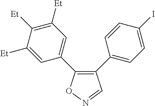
C1(C2=CC=C(I)C=C2)=C(C2=CC([Et])=C([Et])C([Et])=C2)ON=C1
